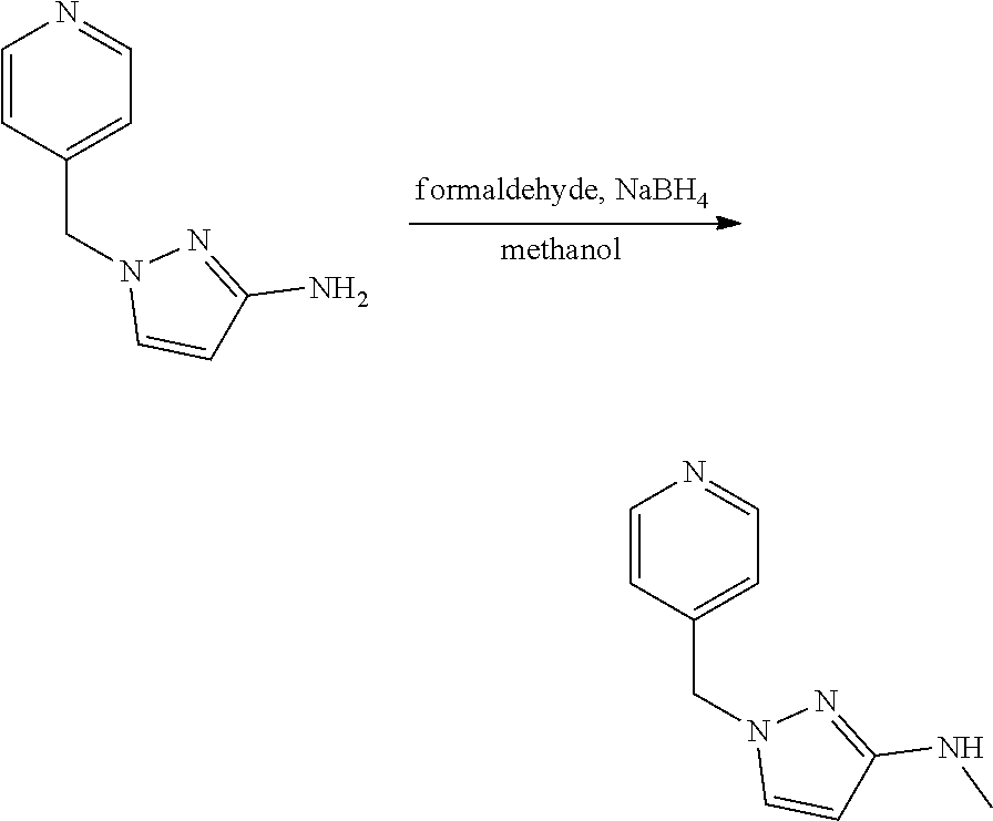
C1=CC(CN2C=CC(N)=N2)=CC=N1.C1=CN(CC2=CC=NC=C2)N=C1NC
